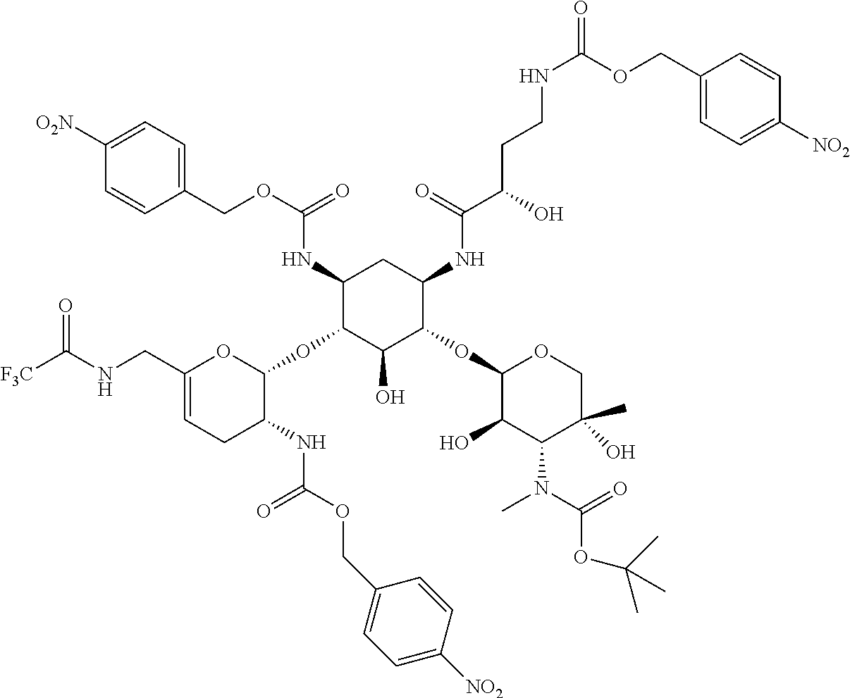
C1(NC(OCC2=CC=C([O2N])C=C2)=O)C(OC2OC(CNC([F3C])=O)=CCC2NC(=O)OCC2=CC=C([NO2])C=C2)C(O)C(OC2C(O)C(N(C)C(=O)OC(C)(C)C)C(C)(O)CO2)C(NC(C(CCNC(OCC2=CC=C([NO2])C=C2)=O)O)=O)C1
